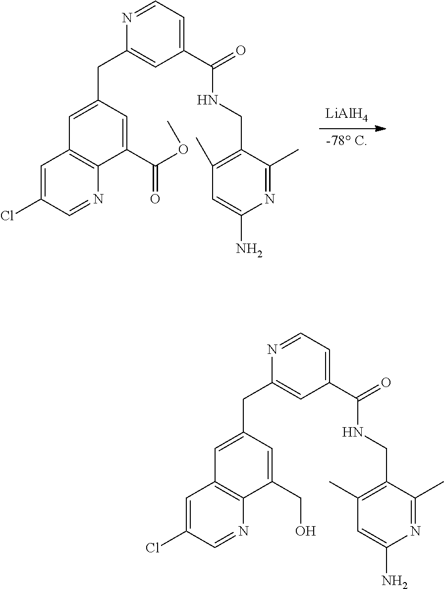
[LiAlH4].[-78 C].C1(CC2=CC(C(=O)NCC3=C(C)C=C(N)N=C3C)=CC=N2)=CC2=C(N=CC(Cl)=C2)C(C(OC)=O)=C1.C1(CC2=CC(C(=O)NCC3=C(C)C=C(N)N=C3C)=CC=N2)=CC2=C(N=CC(Cl)=C2)C(CO)=C1
